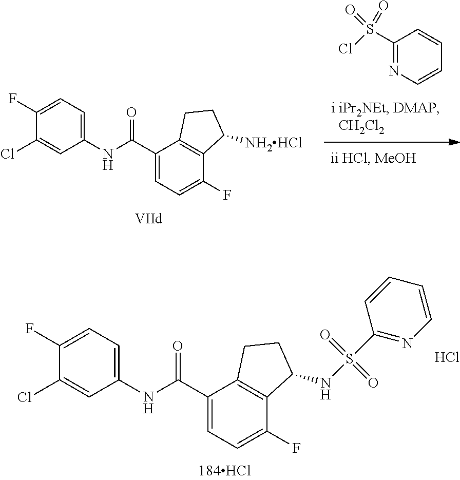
Cl.C1(Cl)=CC(NC(C2=CC=C(F)C3=C2CCC3NS(=O)(=O)C2=NC=CC=C2)=O)=CC=C1F.S(Cl)(=O)(=O)C1=NC=CC=C1.C1(Cl)=CC(NC(C2=CC=C(F)C3=C2CCC3[NH2HCl])=O)=CC=C1F
